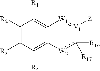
C1([R2])=C([R3])C([R4])=C2C(=C1[R1])[W1]=[V1]([Z])c([R16])([R17])[W2]2
